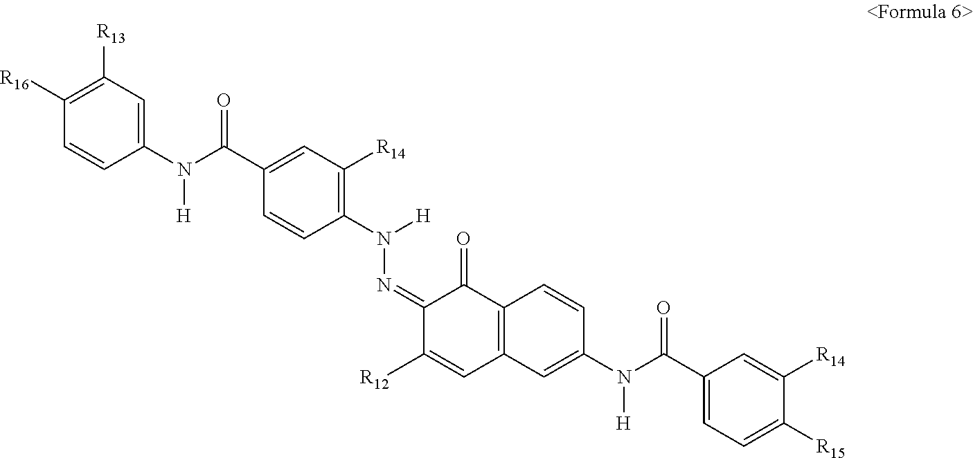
C1([R16])=C([R13])C=C(N(C(C2=CC([R14])=C(N(N=C3C([R12])=CC4=C(C3=O)C=CC(N([H])C(=O)C3=CC=C([R15])C([R14])=C3)=C4)[H])C=C2)=O)[H])C=C1
